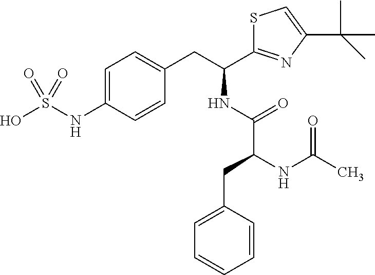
C1=C(NS(O)(=O)=O)C=CC(CC(C2=NC(C(C)(C)C)=CS2)NC(C(NC(C)=O)CC2=CC=CC=C2)=O)=C1
